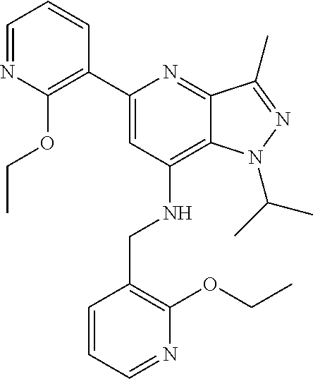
C12=C(NCC3=C(OCC)N=CC=C3)C=C(C3=C(OCC)N=CC=C3)N=C1C(C)=NN2C(C)C
